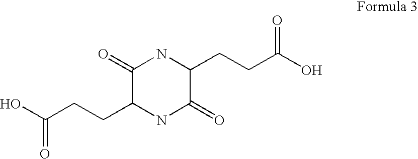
C1(=O)C(CCC(O)=O)NC(=O)C(CCC(O)=O)N1
